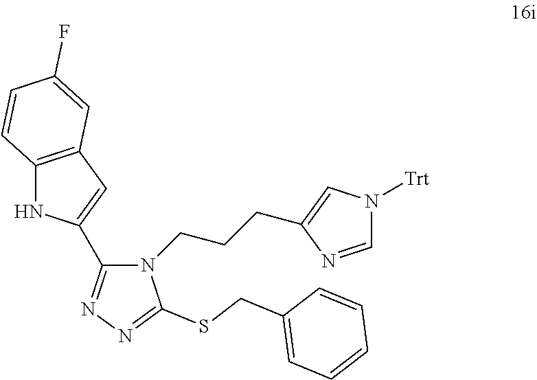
C1(C2=CC3=C(N2)C=CC(F)=C3)=NN=C(SCC2=CC=CC=C2)N1CCCC1=CN([Trt])C=N1
